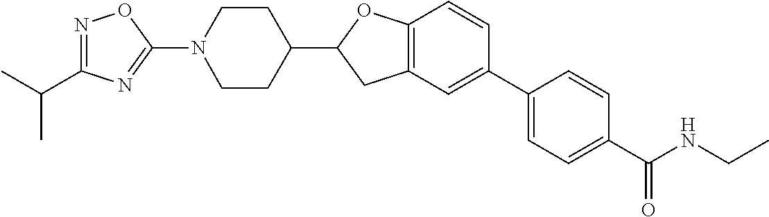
N1(C2=NC(C(C)C)=NO2)CCC(C2CC3=C(O2)C=CC(C2=CC=C(C(=O)NCC)C=C2)=C3)CC1
